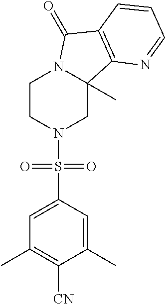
C1CN(S(C2=CC(C)=C([CN])C(C)=C2)(=O)=O)CC2(C)N1C(=O)C1=C2N=CC=C1
